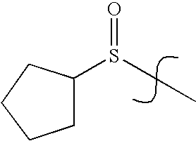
C1(S(CC)=O)CCCC1
